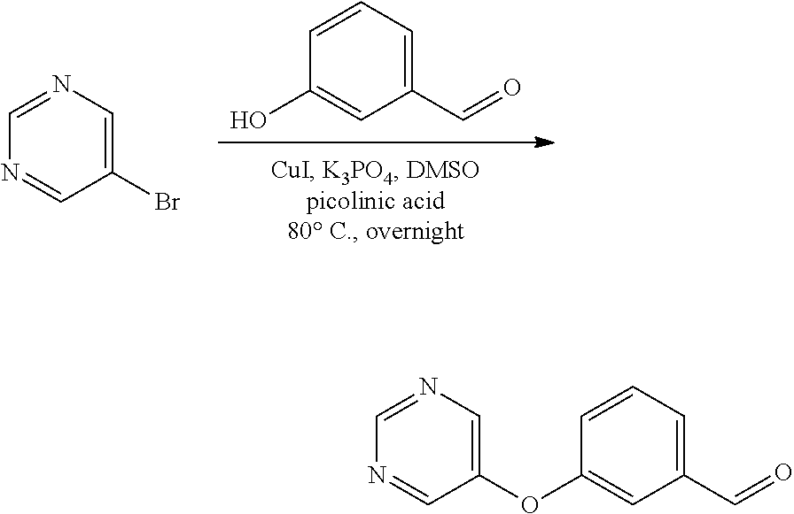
C1(O)=CC(C=O)=CC=C1.BrC1=CN=CN=C1.C1(OC2=CN=CN=C2)=CC(C=O)=CC=C1
